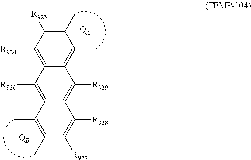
C1([R924])=C2C(=C(C)C(C)=C1[R923])C([R929])=C1C(=C2[R930])C(C)=C(C)C([R927])=C1[R928].[QB].[QA]
